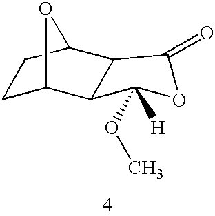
C1C2C3C(C(C1)O2)C(=O)OC3([H])OC
